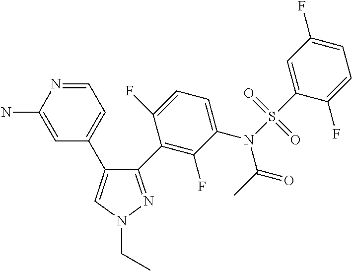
C1(C2=C(F)C(N(C(=O)C)S(C3=CC(F)=CC=C3F)(=O)=O)=CC=C2F)=NN(CC)C=C1C1=CC=NC(N)=C1
